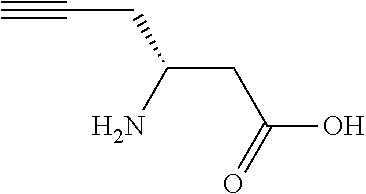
C(CC(CC(O)=O)N)#C
